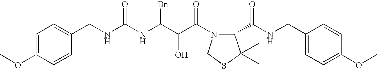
C1(CNC(NC(C(C(=O)N2C(C(NCC3=CC=C(OC)C=C3)=O)C(C)(C)SC2)O)[Bn])=O)=CC=C(OC)C=C1
